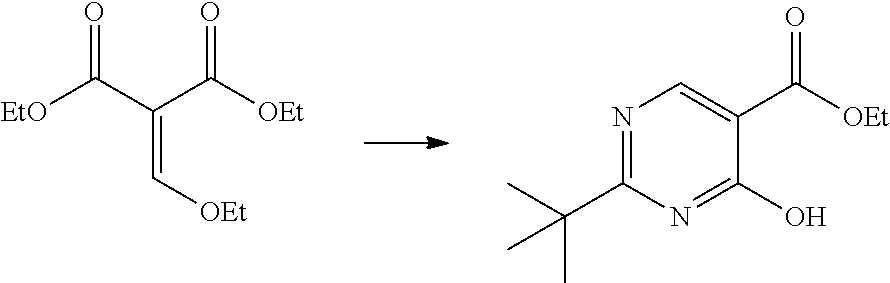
[EtO]C(C(C([OEt])=O)=C[OEt])=O.C1(C([OEt])=O)=CN=C(C(C)(C)C)N=C1O
